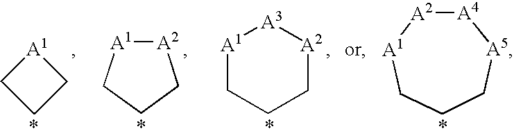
C1CC[A1]1.[A2]1[A1]CCC1.[A1]1CCC[A2][A3]1.C1CC[A5][A4][A2][A1]1
